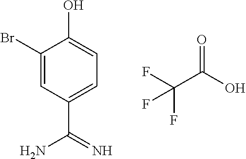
C1(Br)=CC(C(=N)N)=CC=C1O.C(C(=O)O)(F)(F)F
